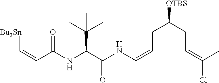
C(C(C)(C)C)(C(NC=CCC([OTBS])CC=C(Cl)C)=O)NC(C=C[Bu3Sn])=O
